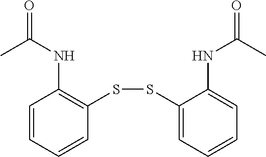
C1=CC=CC(SSC2=CC=CC=C2NC(=O)C)=C1NC(=O)C
